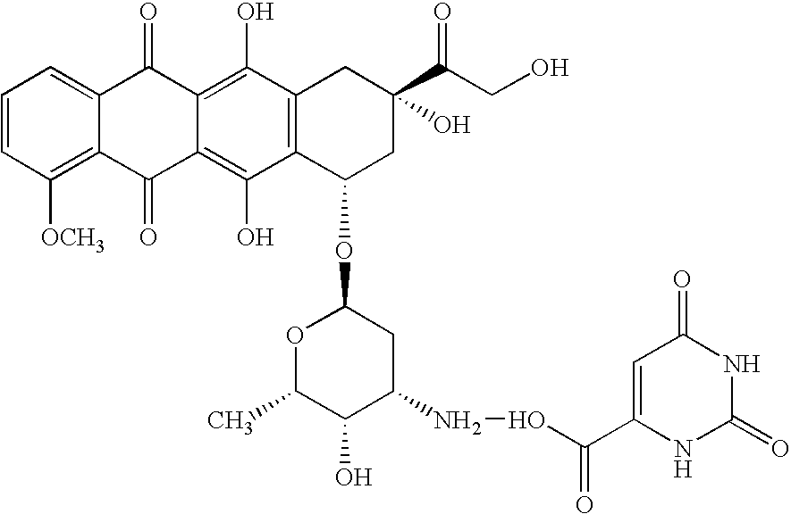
C1=CC([OCH3])=C2C(=C1)C(=O)C1=C(O)C3=C(C(O)=C1C2=O)C(OC1OC(C)C(O)C(NOC(C2=CC(=O)NC(=O)N2)=O)C1)CC(O)(C(CO)=O)C3
